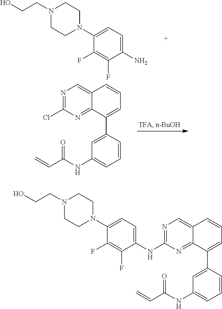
N1(CCO)CCN(C2=CC=C(N)C(F)=C2F)CC1.N1=C(Cl)N=C2C(=C1)C=CC=C2C1=CC(NC(C=C)=O)=CC=C1.N1=C(NC2=CC=C(N3CCN(CCO)CC3)C(F)=C2F)N=C2C(=C1)C=CC=C2C1=CC(NC(C=C)=O)=CC=C1
